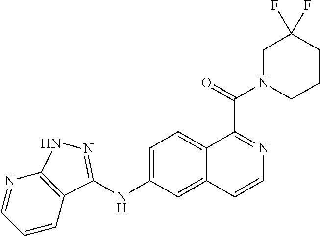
N1=CC=CC2=C1NN=C2NC1=CC=C2C(=C1)C=CN=C2C(=O)N1CCCC(F)(F)C1
